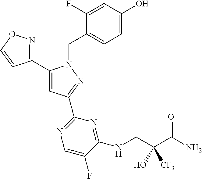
C1(C2=CC(C3=NC=C(F)C(NCC(C(=O)N)(O)[CF3])=N3)=NN2CC2=CC=C(O)C=C2F)=NOC=C1
